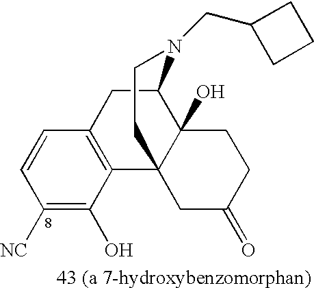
C1([NC])=C(O)C2=C(C=C1)CC1C3(O)C2(CC(=O)CC3)CCN1CC1CCC1
